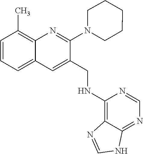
C1=CC=C2C(=C1C)N=C(N1CCCCC1)C(CNC1=C3C(=NC=N1)NC=N3)=C2
